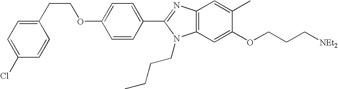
C1(C2=CC=C(OCCC3=CC=C(Cl)C=C3)C=C2)=NC2=C(N1CCCC)C=C(OCCC[NEt2])C(C)=C2
